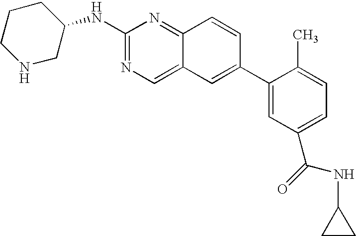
C1(NC2=NC=C3C(=N2)C=CC(C2=CC(C(=O)NC4CC4)=CC=C2C)=C3)CCCNC1
